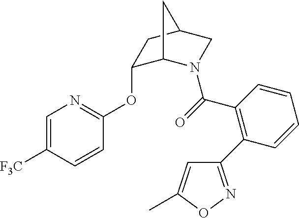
C1=C([F3C])C=CC(OC2C3N(C(=O)C4=C(C5=NOC(C)=C5)C=CC=C4)CC(C2)C3)=N1
